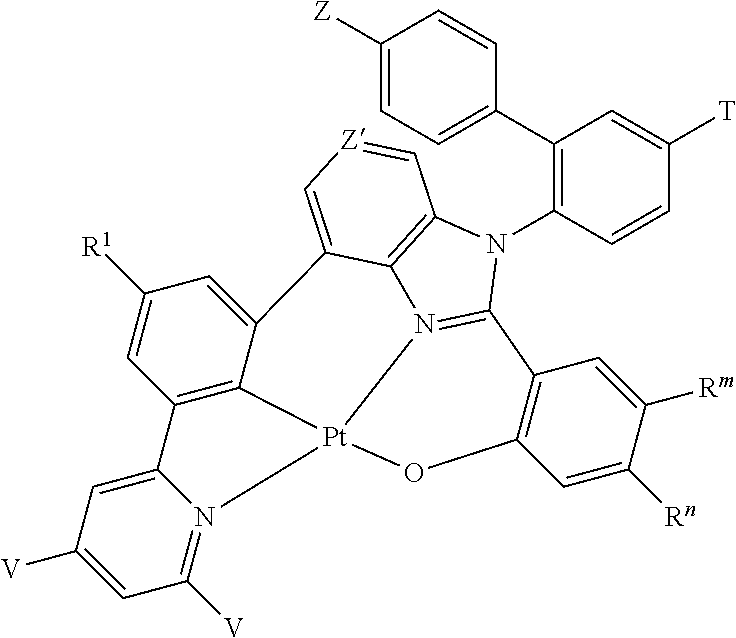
C12=CC([R1])=CC3=C1[Pt]1(N4=C([V])C=C([V])C=C34)OC3=C(C=C([Rm])C([Rn])=C3)C3=N1C1=C(N3C3=C(C4=CC=C([Z])C=C4)C=C([T])C=C3)C=[Z]C=C21
